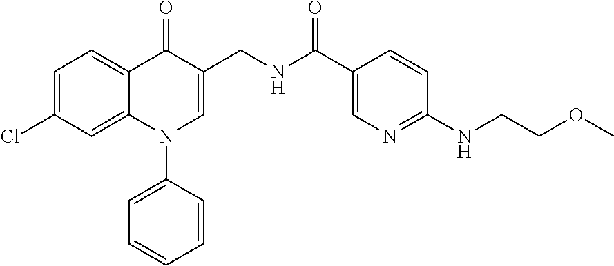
C1=C(Cl)C=C2C(=C1)C(=O)C(CNC(C1=CN=C(NCCOC)C=C1)=O)=CN2C1=CC=CC=C1
